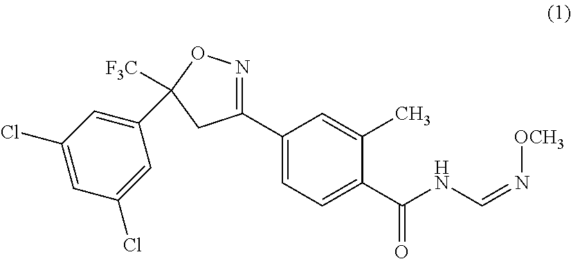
C1(C2=NOC([F3C])(C3=CC(Cl)=CC(Cl)=C3)C2)=CC=C(C(NC=N[OCH3])=O)C(C)=C1
